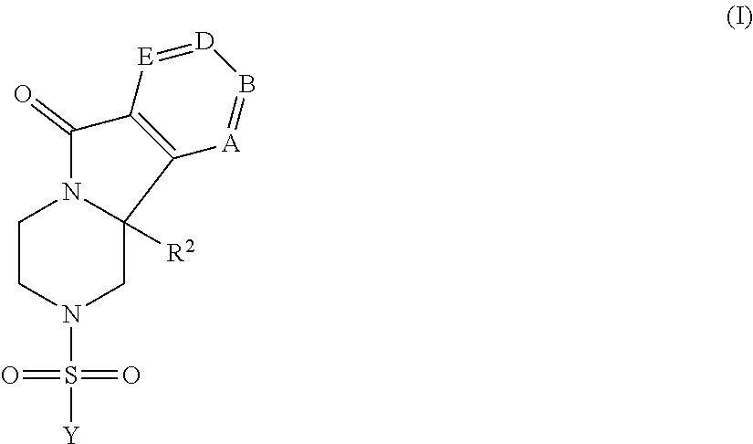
C1CN(S([Y])(=O)=O)CC2([R2])N1C(=O)C1=C2[A]=B[D]=[E]1
